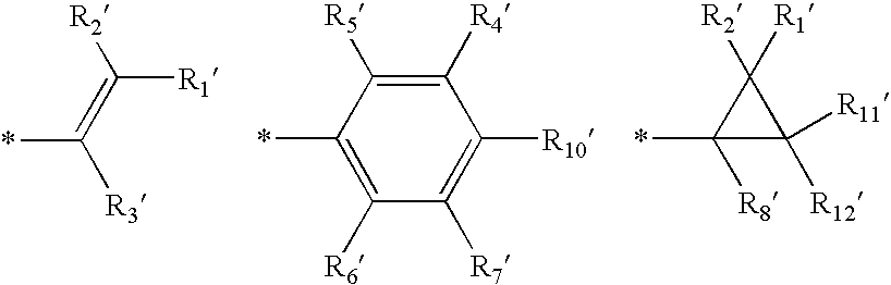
[R2]C(=C(*)[R3])[R1].[R5]C1=C([R4])C([R10])=C([R7])C([R6])=C1*.C1([R2])([R1])C(*)([R8])C1([R12])[R11]
